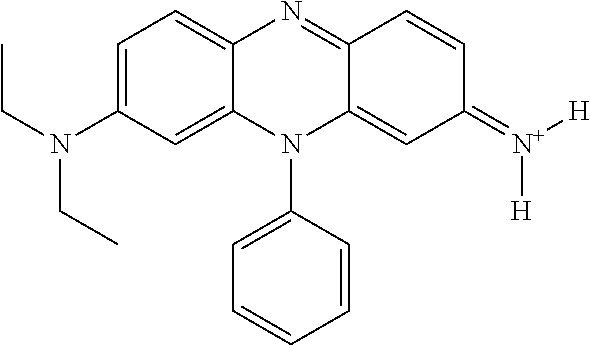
C12=CC(N(CC)CC)=CC=C1N=C1C(=CC(=[N+]([H])[H])C=C1)N2C1=CC=CC=C1
